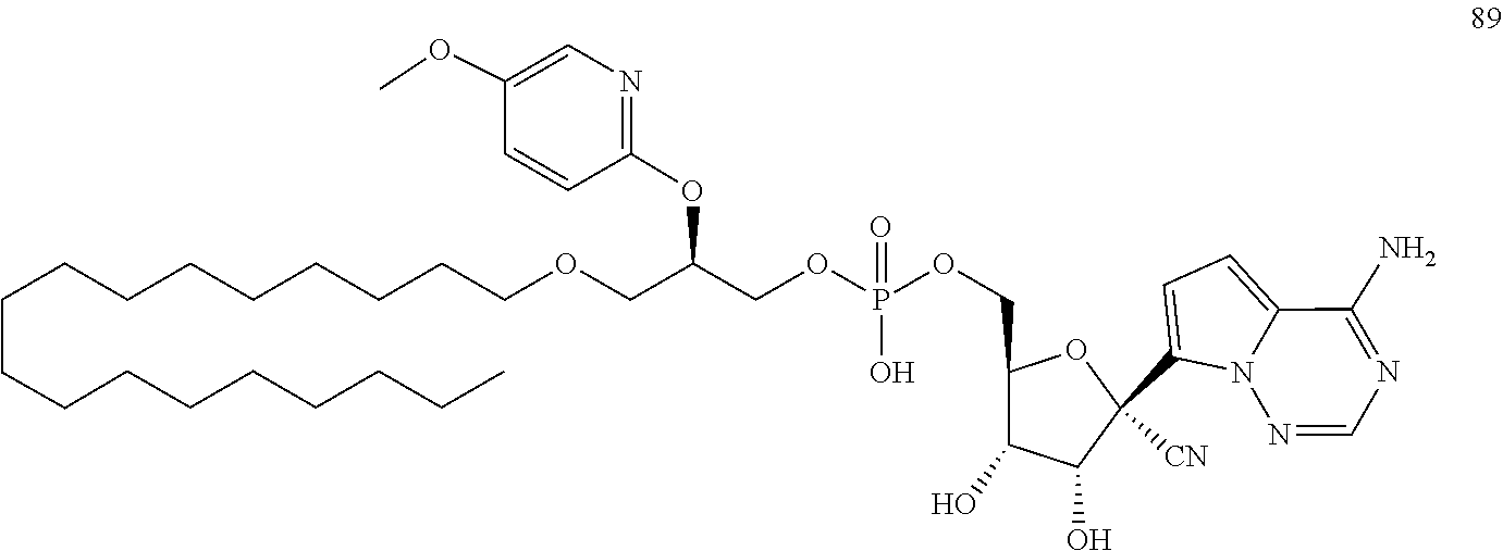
C1=C(C2([CN])C(O)C(O)C(COP(=O)(O)OCC(OC3=NC=C(OC)C=C3)COCCCCCCCCCCCCCCCCCC)O2)N2C(=C1)C(N)=NC=N2
